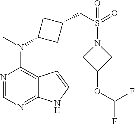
N1=CN=C2C(=C1N(C)C1CC(CS(N3CC(OC(F)F)C3)(=O)=O)C1)C=CN2
